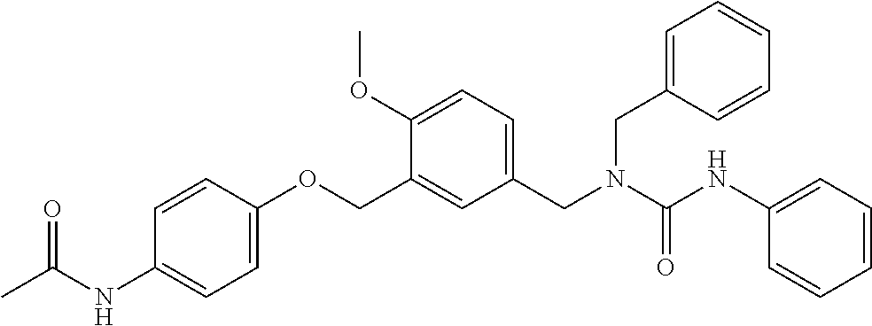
C1=C(NC(C)=O)C=CC(OCC2=CC(CN(C(NC3=CC=CC=C3)=O)CC3=CC=CC=C3)=CC=C2OC)=C1
